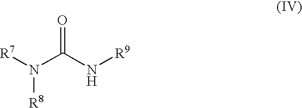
N(C(N[R9])=O)([R7])[R8]
